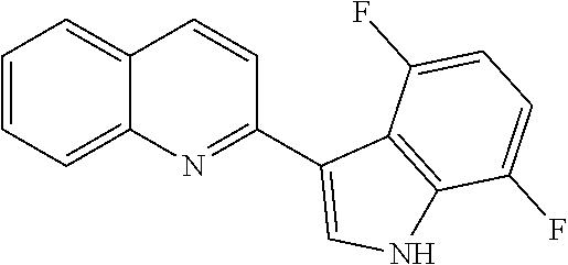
C1=CC=C2C(=C1)C=CC(C1=CNC3=C1C(F)=CC=C3F)=N2
